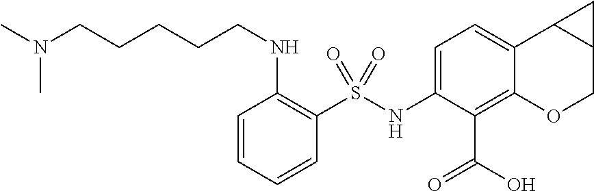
C1=C2C(=C(C(=O)O)C(NS(C3=C(NCCCCCN(C)C)C=CC=C3)(=O)=O)=C1)OCC1C2C1
